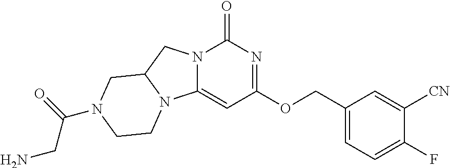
C1(COC2=NC(=O)N3C(=C2)N2C(C3)CN(C(=O)CN)CC2)=CC=C(F)C([CN])=C1
